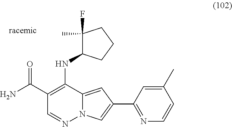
NC(C1=C(NC2C(C)(F)CCC2)C2=CC(C3=NC=CC(C)=C3)=CN2N=C1)=O
